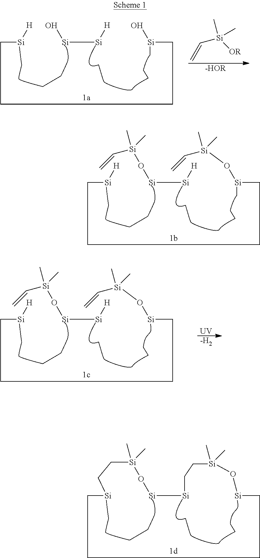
[Si]([Si][H])O[Si](C)(C)C=C.C([Si][H])CCC[Si](O[Si](C=C)(C)C)C.[Si]([Si][H])O.C([Si][H])CCC[Si](O)C.C=C[Si](C)(C)[OR].[-HOR].C1[Si]CC[Si](C)(C)O[Si][Si]CC[Si](C)(C)O[Si]CCC1.[Si]([Si][H])O[Si](C)(C)C=C.C([Si][H])CCC[Si]O[Si](C=C)(C)C.[UV].[-H2]
